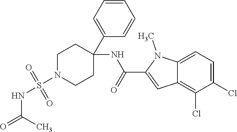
C1=CC=C(C2(NC(C3=CC4=C(Cl)C(Cl)=CC=C4N3C)=O)CCN(S(NC(=O)C)(=O)=O)CC2)C=C1
